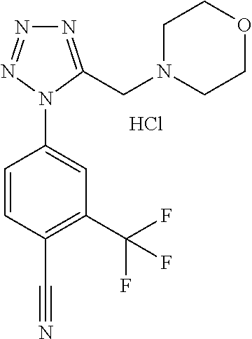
C1=CC(C#N)=C(C(F)(F)F)C=C1N1C(CN2CCOCC2)=NN=N1.Cl
